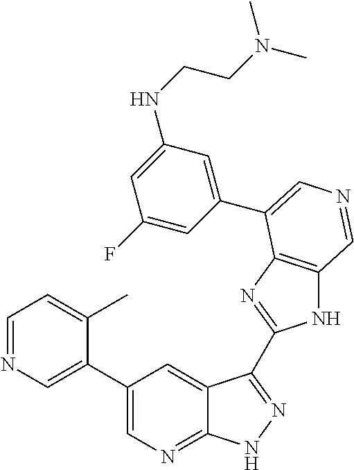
C1(C2=CN=CC=C2C)=CN=C2C(=C1)C(C1=NC3=C(N1)C=NC=C3C1=CC(NCCN(C)C)=CC(F)=C1)=NN2
